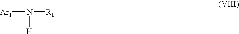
[Ar1]N([R1])[H]
